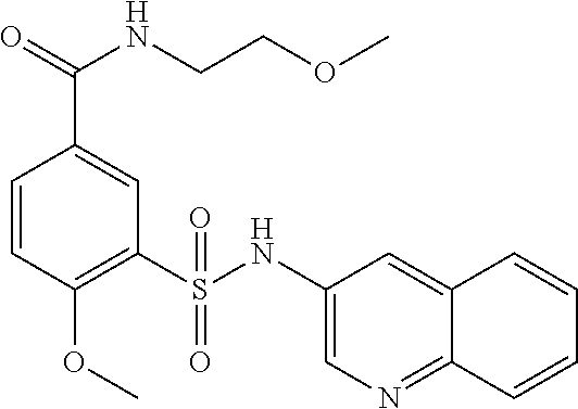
C1=CC(OC)=C(S(NC2=CN=C3C(=C2)C=CC=C3)(=O)=O)C=C1C(=O)NCCOC
